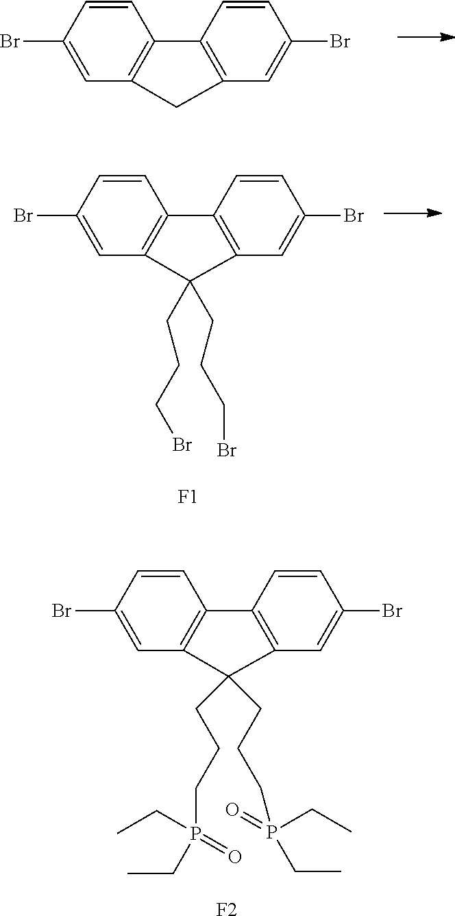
C1=CC(Br)=CC2=C1C1=C(C=C(Br)C=C1)C2.[F1].C1=CC(Br)=CC2=C1C1=C(C=C(Br)C=C1)C2(CCCBr)CCCBr.[F2].C1=CC(Br)=CC2=C1C1=C(C=C(Br)C=C1)C2(CCCP(CC)(CC)=O)CCCP(=O)(CC)CC
